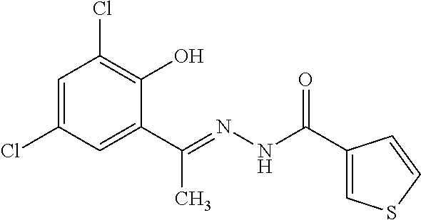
C1=C(Cl)C=C(C(=NNC(C2=CSC=C2)=O)C)C(O)=C1Cl
